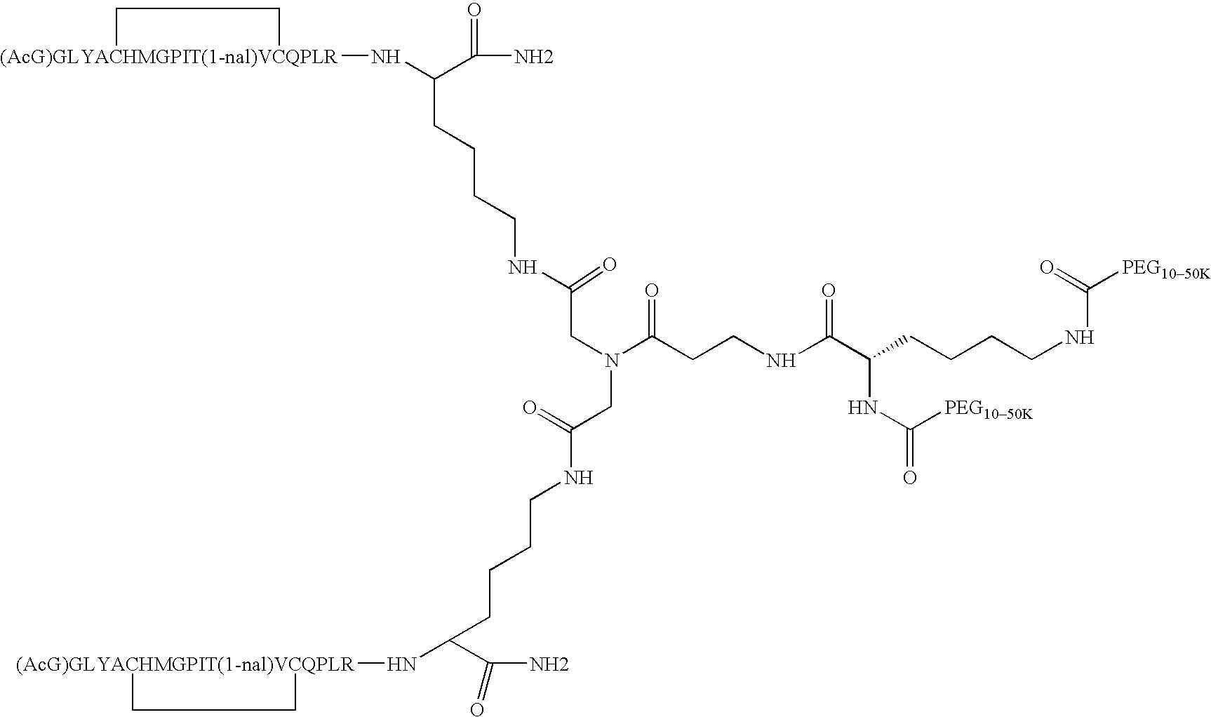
[(AcG)GLYACHMGPIT(1-nal)VCQPLR]1(NC(C(N)=O)CCCCNC(CN(C(CCNC(C(CCCCNC(=O)[PEG1050K])NC(=O)[PEG1050K])=O)=O)CC(=O)NCCCCC(N[(AcG)GLYACHMGPIT(1-nal)VCQPLR]2CC2)C(N)=O)=O)CC1
